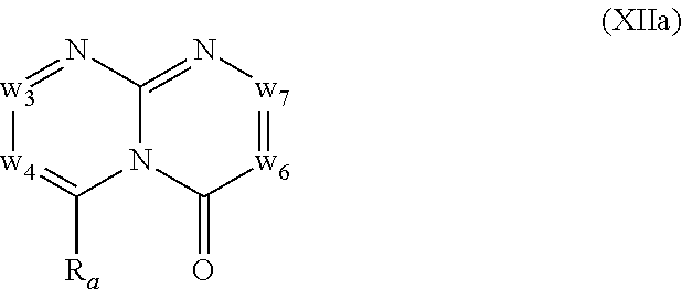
[w3]1=NC2=N[w7]=[w6]C(=O)N2C([Ra])=[w4]1
